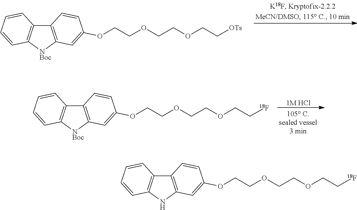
C12=C([NBoc]C3=C1C=CC=C3)C=C(OCCOCCOCC[OTs])C=C2.C12=C(NC3=C1C=CC=C3)C=C(OCCOCCOCC[18F])C=C2.C12=C([NBoc]C3=C1C=CC=C3)C=C(OCCOCCOCC[18F])C=C2.[1M HCl]
